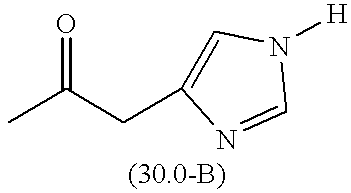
O=C(C)CC1=CN([H])C=N1
